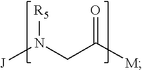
N([R5])([J])CC(=O)[M]
